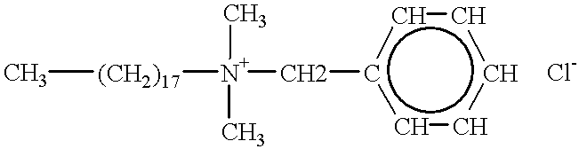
C[(CH2)17][N+](C)(C)Cc1ccccc1
